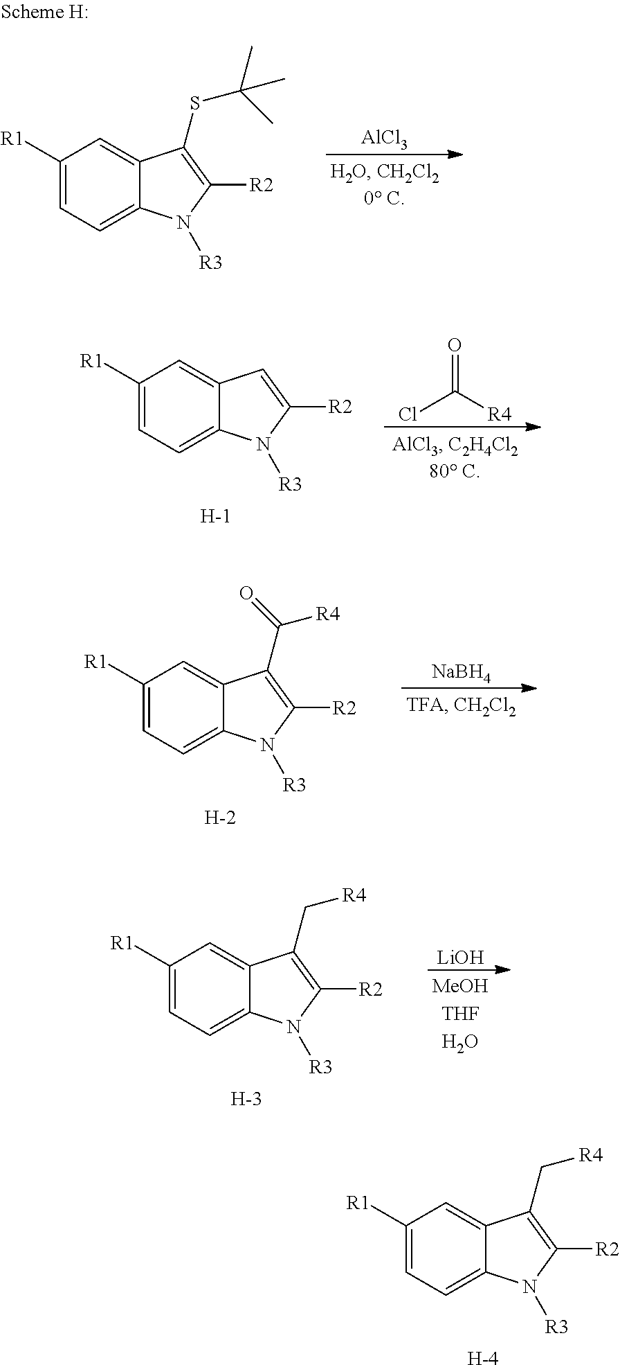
C1([R1])=CC=C2C(=C1)C=C([R2])N2[R3].[H].ClC(=O)[R4].C1([R1])=CC=C2C(=C1)C(C([R4])=O)=C([R2])N2[R3].[H].[NaBH4].C1([R1])=CC=C2C(=C1)C(C[R4])=C([R2])N2[R3].[H].[LiOH].C1([R1])=CC=C2C(=C1)C(C[R4])=C([R2])N2[R3].[H].C1([R1])=CC=C2C(=C1)C(SC(C)(C)C)=C([R2])N2[R3].[AlCl3]
